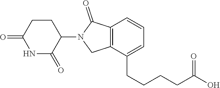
C1C(=O)NC(=O)C(N2CC3=C(C2=O)C=CC=C3CCCCC(O)=O)C1
